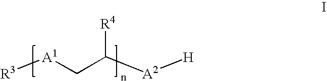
[R3][A1]CC([A2][H])[R4]
